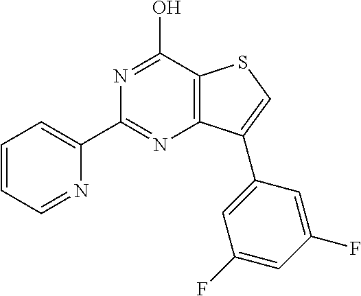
N1=C(C2=CC=CC=N2)N=C(O)C2=C1C(C1=CC(F)=CC(F)=C1)=CS2
